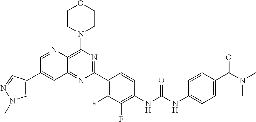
C1CN(C2=C3C(=NC(C4=C(F)C(F)=C(NC(=O)NC5=CC=C(C(=O)N(C)C)C=C5)C=C4)=N2)C=C(C2=CN(C)N=C2)C=N3)CCO1
